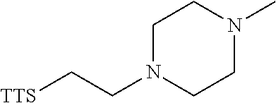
[TTS]CCN1CCN(C)CC1
